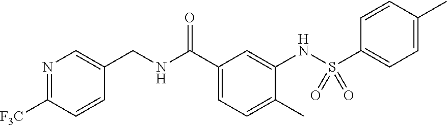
O=C(C1=CC=C(C)C(NS(C2=CC=C(C)C=C2)(=O)=O)=C1)NCC1=CN=C([F3C])C=C1
